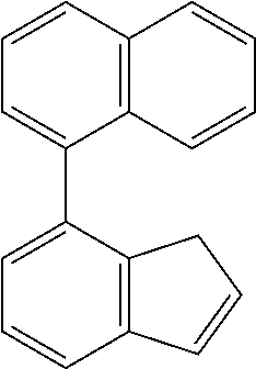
C1=CC2=C(C(C3=CC=CC4=C3C=CC=C4)=C1)CC=C2
